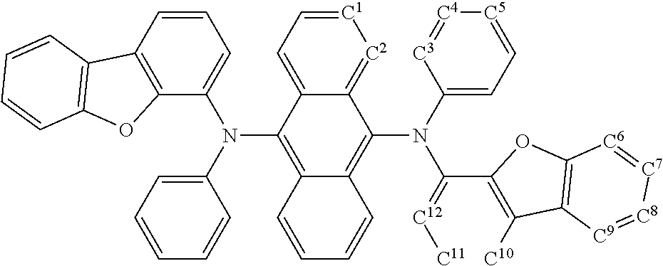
C12=[C2][C1]=CC=C1C(N(C1=CC=CC=C1)C1=CC=CC3=C1OC1=C3C=CC=C1)=C1C(=C2N(C2=CC=[C5][C4]=[C3]2)C(C2=C([C10])C3=C(O2)[C6]=[C7][C8]=[C9]3)=[C12][C11])C=CC=C1
